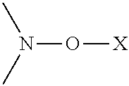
N(O[X])(C)C
